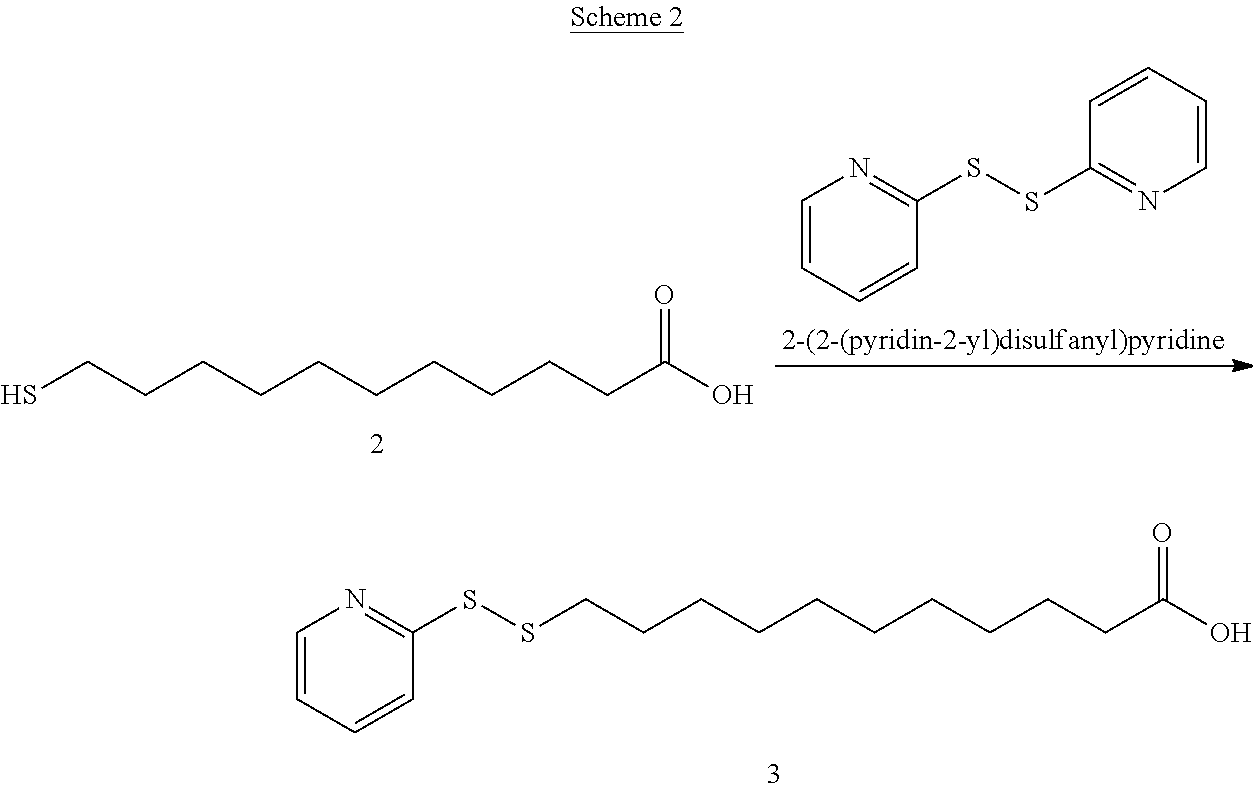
S(CCCCCCCCCCC(O)=O)SC1=NC=CC=C1.SCCCCCCCCCCC(O)=O.C1=CC=CC(SSC2=NC=CC=C2)=N1
